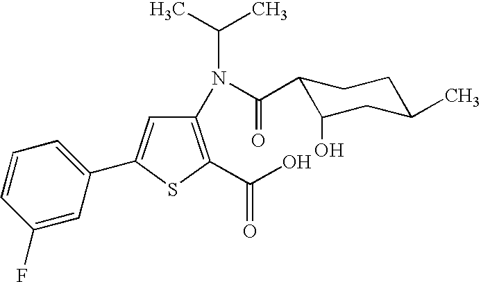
C1(N(C(C2C(O)CC(C)CC2)=O)C(C)C)=C(C(O)=O)SC(C2=CC=CC(F)=C2)=C1
